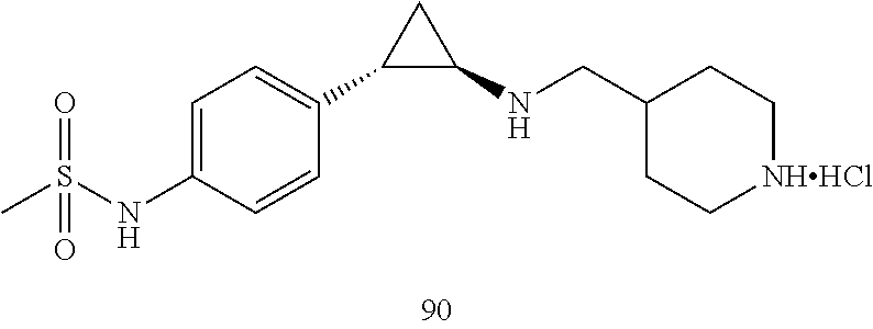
C1(CNC2CC2C2=CC=C(NS(C)(=O)=O)C=C2)CC[NHHCl]CC1
